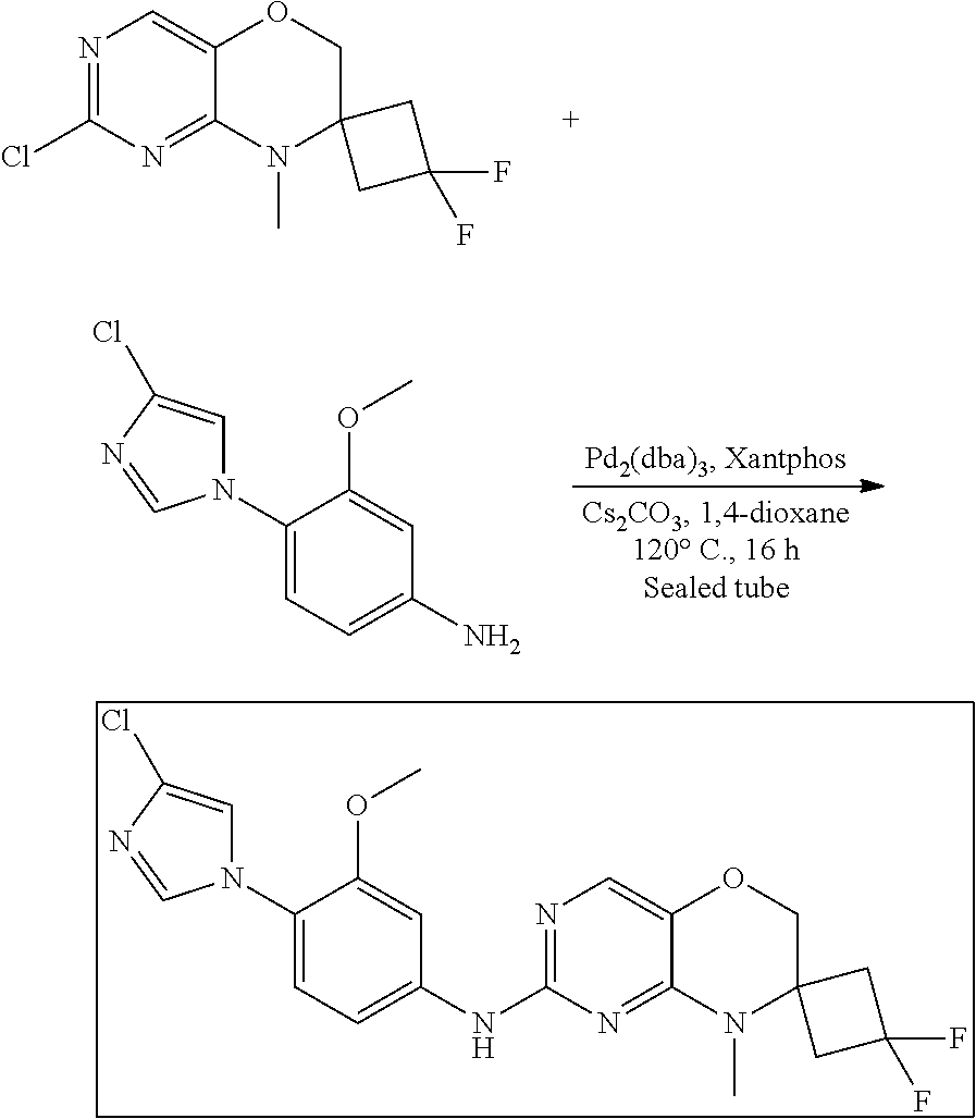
N1=C(Cl)N=C2C(=C1)OCC1(N2C)CC(F)(F)C1.COC1=CC(N)=CC=C1N1C=C(Cl)N=C1.N1(C2=CC=C(NC3=NC=C4C(=N3)N(C)C3(CO4)CC(F)(F)C3)C=C2OC)C=C(Cl)N=C1
